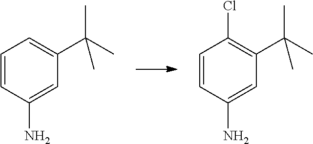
C1=CC(N)=CC(C(C)(C)C)=C1Cl.C1=CC(N)=CC(C(C)(C)C)=C1
